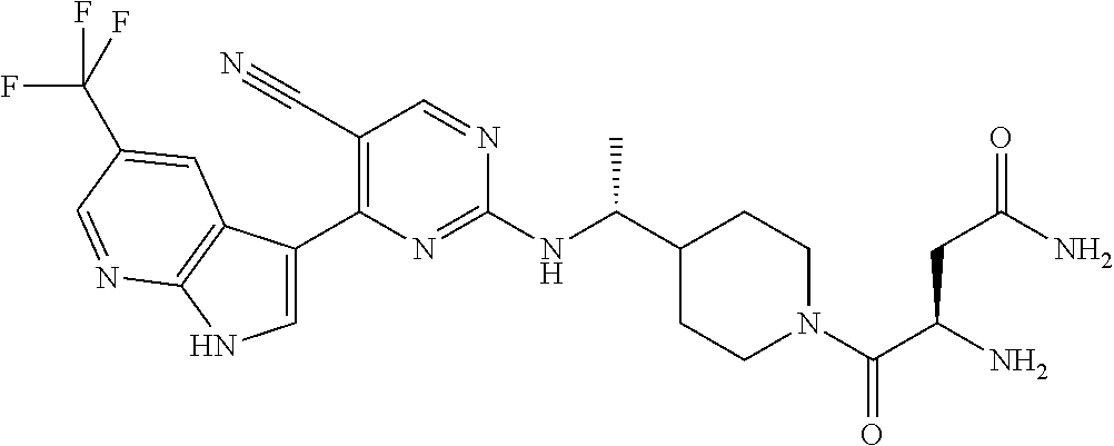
C1(C#N)=C(C2=CNC3=C2C=C(C(F)(F)F)C=N3)N=C(NC(C2CCN(C(C(N)CC(N)=O)=O)CC2)C)N=C1
